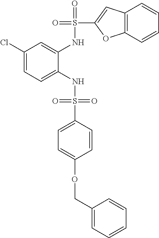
C1(Cl)=CC=C(NS(=O)(=O)C2=CC=C(OCC3=CC=CC=C3)C=C2)C(NS(=O)(C2=CC3=C(O2)C=CC=C3)=O)=C1
